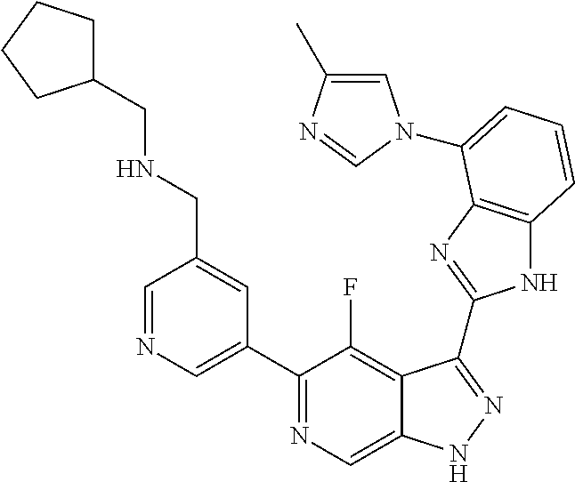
C1=NC=C(C2=NC=C3C(=C2F)C(C2=NC4=C(N2)C=CC=C4N2C=C(C)N=C2)=NN3)C=C1CNCC1CCCC1
